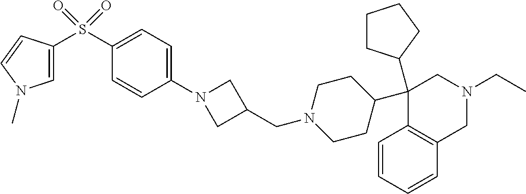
C1(C2CCN(CC3CN(C4=CC=C(S(=O)(=O)C5=CN(C)C=C5)C=C4)C3)CC2)(C2CCCC2)C2=C(CN(CC)C1)C=CC=C2
